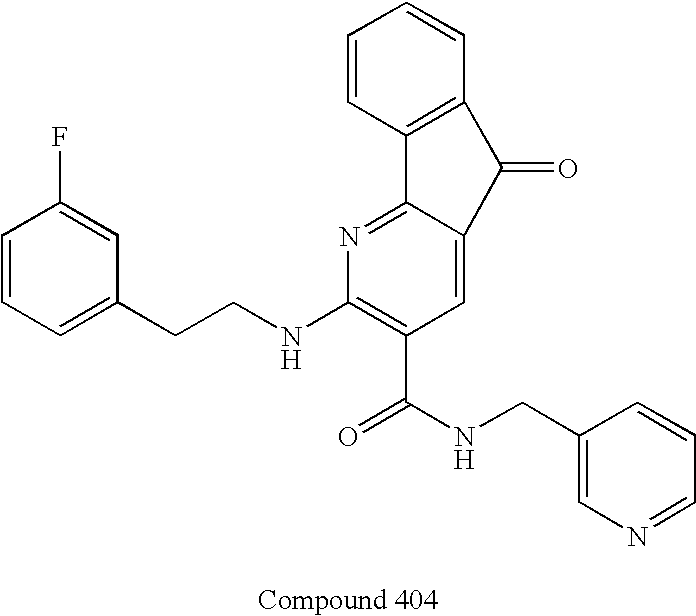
C1=CC=C(CCNC2=C(C(NCC3=CN=CC=C3)=O)C=C3C(=N2)C2=C(C=CC=C2)C3=O)C=C1F
